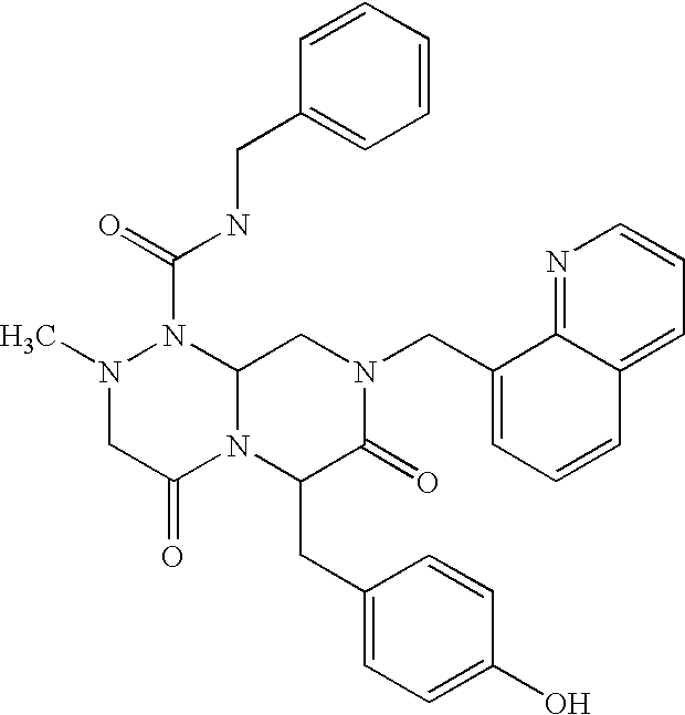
N1=C2C(=CC=C1)C=CC=C2CN1CC2N(C(=O)NCC3=CC=CC=C3)N(C)CC(=O)N2C(CC2=CC=C(O)C=C2)C1=O
